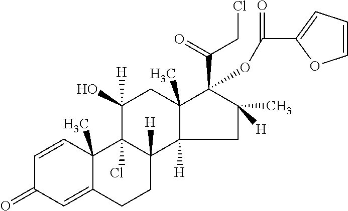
C1=CC2(C)C(=CC1=O)CCC1([H])C2(Cl)C(O)([H])CC2(C)C1([H])CC([H])(C)C2(C(=O)CCl)OC(=O)C1=CC=CO1
